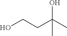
C(CC(C)(O)C)O
